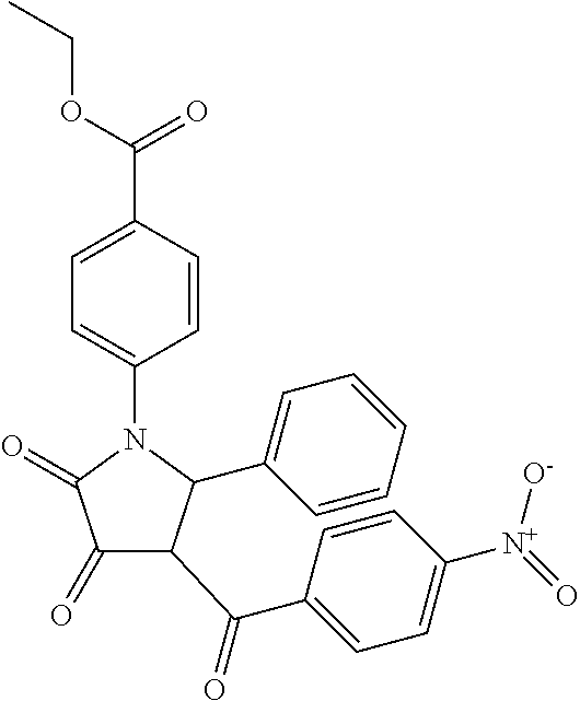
N1(C2=CC=C(C(=O)OCC)C=C2)C(=O)C(=O)C(C(=O)C2=CC=C([N+](=O)[O-])C=C2)C1C1=CC=CC=C1
